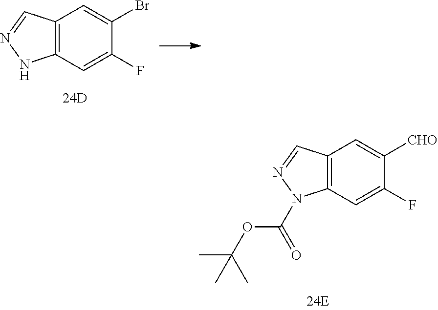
C12=C(C=C(F)C(Br)=C1)NN=C2.C12=C(C=C(F)C([CHO])=C1)N(C(OC(C)(C)C)=O)N=C2
